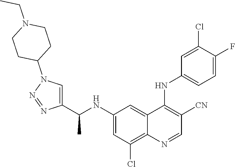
C1(NC(C2=CN(C3CCN(CC)CC3)N=N2)C)=CC(Cl)=C2C(=C1)C(NC1=CC=C(F)C(Cl)=C1)=C([CN])C=N2
